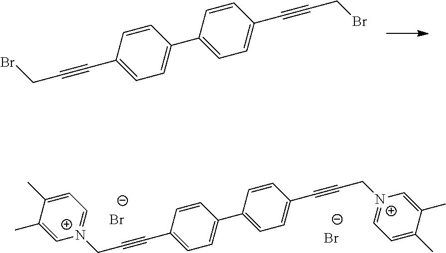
C1(C#CCBr)=CC=C(C2=CC=C(C#CCBr)C=C2)C=C1.[Br-].[Br-].C1(C#CC[N+]2=CC=C(C)C(C)=C2)=CC=C(C2=CC=C(C#CC[N+]3=CC=C(C)C(C)=C3)C=C2)C=C1
